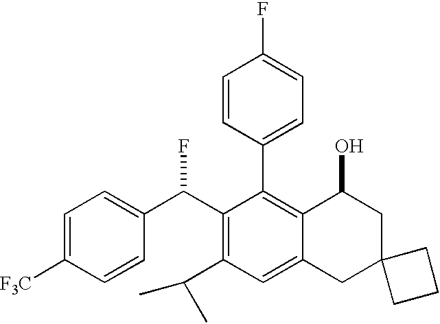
C1=C([F3C])C=CC(C(C2=C(C(C)C)C=C3C(=C2C2=CC=C(F)C=C2)C(O)CC2(C3)CCC2)F)=C1
